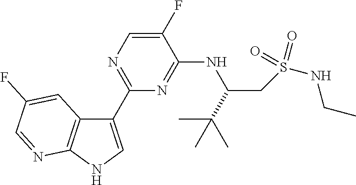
C1(C2=NC=C(F)C(NC(CS(NCC)(=O)=O)C(C)(C)C)=N2)=CNC2=C1C=C(F)C=N2
